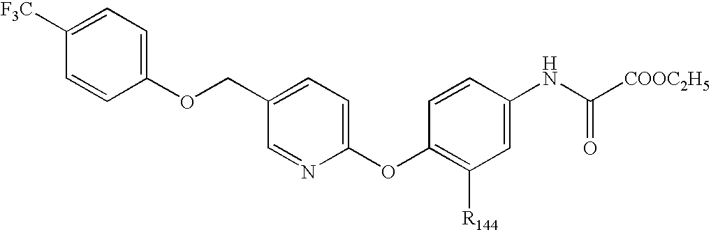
C1=C([F3C])C=CC(OCC2=CC=C(OC3=C([R144])C=C(NC([COOC2H5])=O)C=C3)N=C2)=C1
